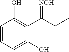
OC1=CC=CC(O)=C1C(=[NOH])C(C)C
